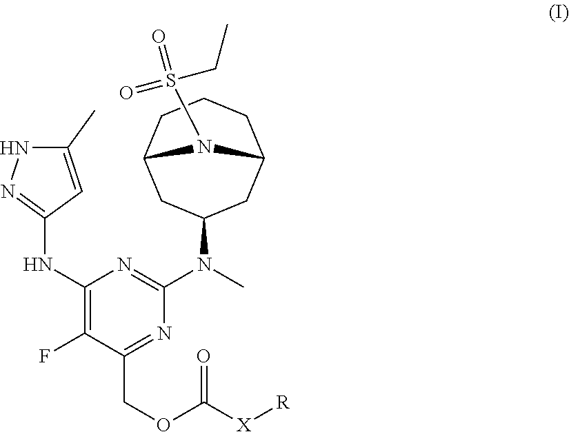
C1(NC2=NNC(C)=C2)=C(F)C(COC([X][R])=O)=NC(N(C)C2CC3CCCC(C2)N3S(=O)(CC)=O)=N1
